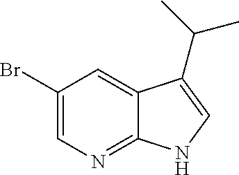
C1(Br)=CN=C2C(=C1)C(C(C)C)=CN2
